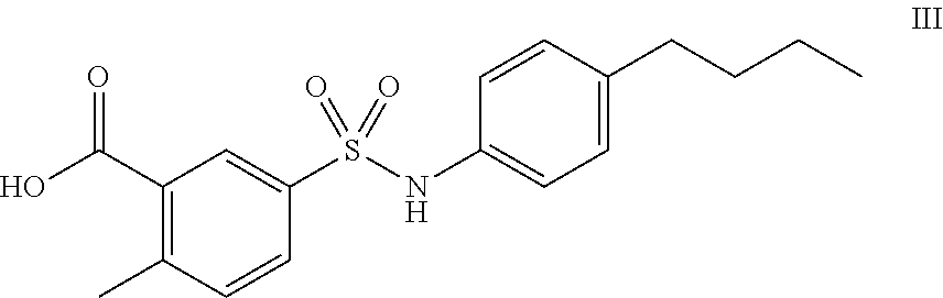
OC(=O)C1=C(C)C=CC(S(NC2=CC=C(CCCC)C=C2)(=O)=O)=C1
